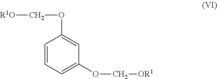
C1=CC=C(OC[OR1])C=C1OC[R1O]
